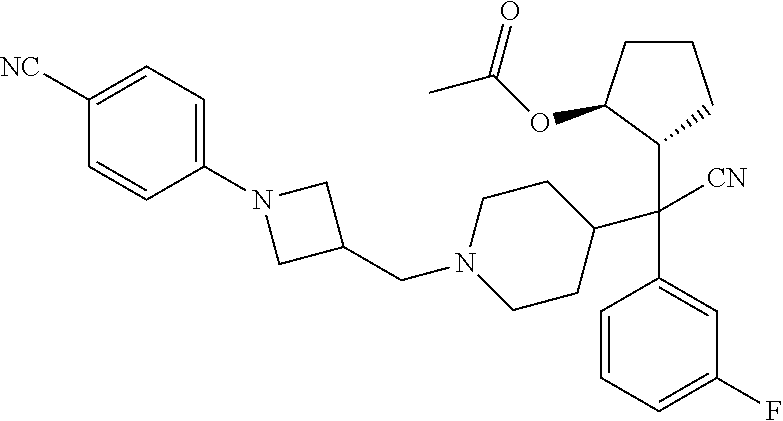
C1CC(C(C2=CC(F)=CC=C2)([CN])C2C(OC(C)=O)CCC2)CCN1CC1CN(C2=CC=C([NC])C=C2)C1
